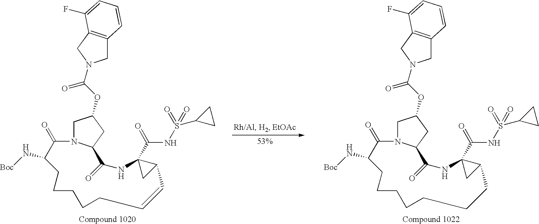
C1N2C(CC1OC(=O)N1CC3=C(C1)C(F)=CC=C3)C(=O)NC1(C(NS(C3CC3)(=O)=O)=O)CC1C=CCCCCCC(N[Boc])C2=O.C1N2C(CC1OC(=O)N1CC3=C(C1)C(F)=CC=C3)C(=O)NC1(C(NS(C3CC3)(=O)=O)=O)CC1CCCCCCCC(N[Boc])C2=O
